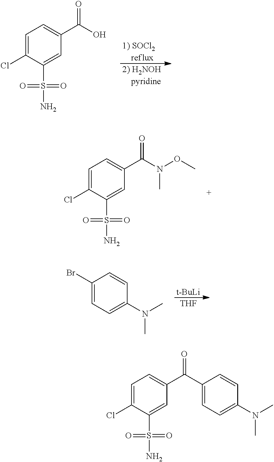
C1=C(Cl)C(S(N)(=O)=O)=CC(C(O)=O)=C1.[1) SOCl2    reflux].[2) H2NOH    pyridine].C1=C(Cl)C(S(N)(=O)=O)=CC(C(N(OC)C)=O)=C1.C1(Br)=CC=C(N(C)C)C=C1.[t-BuLi].[THF].C1=C(Cl)C(S(N)(=O)=O)=CC(C(=O)C2=CC=C(N(C)C)C=C2)=C1
